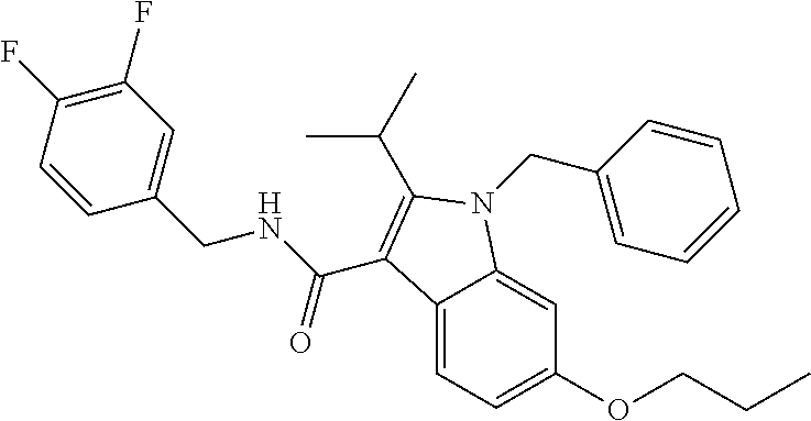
C12=CC=C(OCCC)C=C1N(CC1=CC=CC=C1)C(C(C)C)=C2C(NCC1=CC(F)=C(F)C=C1)=O
